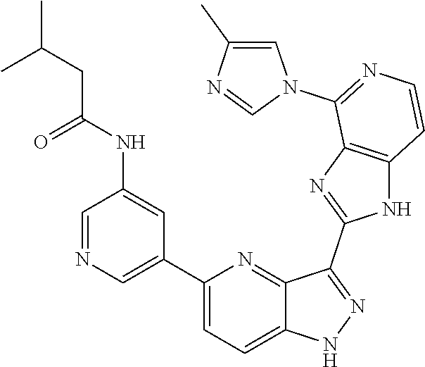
C1(C2=CN=CC(NC(CC(C)C)=O)=C2)=CC=C2C(=N1)C(C1=NC3=C(N1)C=CN=C3N1C=C(C)N=C1)=NN2
